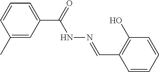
C1(C(=O)NN=CC2=C(O)C=CC=C2)=CC=CC(C)=C1
